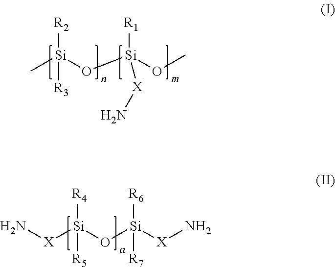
C[Si](O[Si](OC)([R1])[X]N)([R2])[R3].N[X][Si](O[Si]([X]N)([R6])[R7])([R4])[R5]
